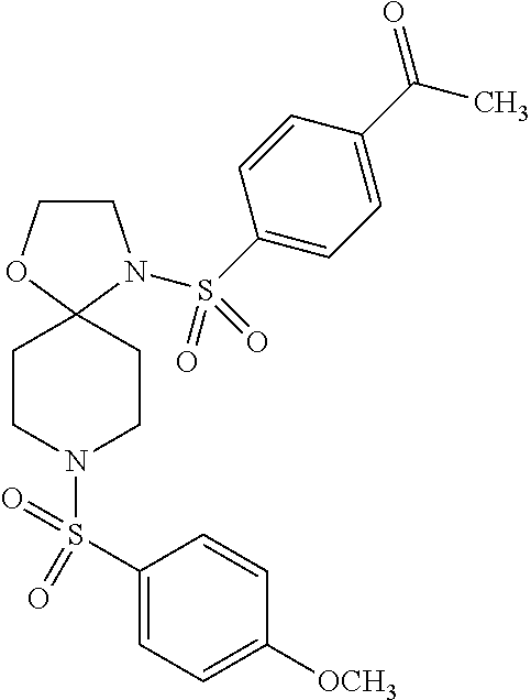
C1COC2(N1S(C1=CC=C(C(=O)C)C=C1)(=O)=O)CCN(S(C1=CC=C([OCH3])C=C1)(=O)=O)CC2
